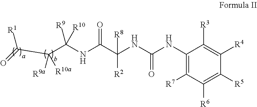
N(C(C(NC(NC1=C([R7])C([R6])=C([R5])C([R4])=C1[R3])=O)([R2])[R8])=O)C(C(C([R1])=O)([R9a])[R10a])([R9])[R10]
